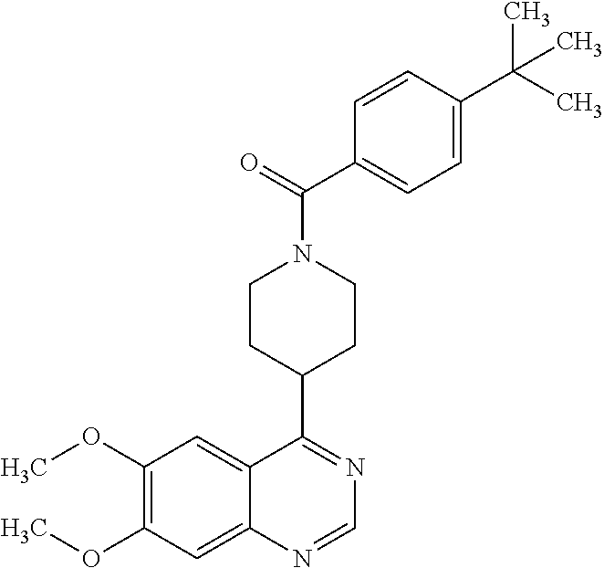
N1=C(C2CCN(C(C3=CC=C(C(C)(C)C)C=C3)=O)CC2)C2=CC(OC)=C(OC)C=C2N=C1
